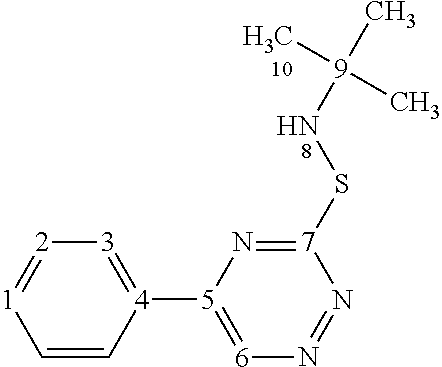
C1=C[4]([5]2=[6]N=N[7](SN[9](C)(C)C)=N2)=[3][2]=[1]1
